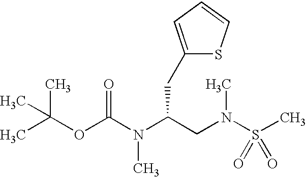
CC(OC(N(C(CN(S(C)(=O)=O)C)CC1=CC=CS1)C)=O)(C)C
